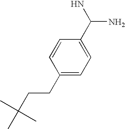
C1=CC(CCC(C)(C)C)=CC=C1C(N)N
